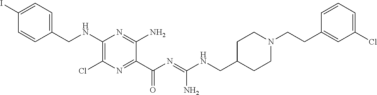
C1=C(I)C=CC(CNC2=C(Cl)N=C(C(N=C(NCC3CCN(CCC4=CC(Cl)=CC=C4)CC3)N)=O)C(N)=N2)=C1
